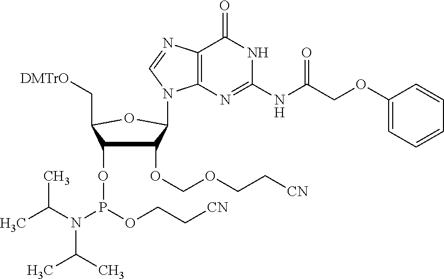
C1(OCOCC[CN])C(OP(N(C(C)C)C(C)C)OCC[CN])C(C[DMTrO])OC1N1C2=C(C(=O)NC(NC(COC3=CC=CC=C3)=O)=N2)N=C1
